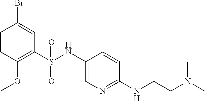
C1(S(NC2=CN=C(NCCN(C)C)C=C2)(=O)=O)=C(OC)C=CC(Br)=C1
